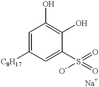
C1=C(S([O-])(=O)=O)C(O)=C(O)C=C1[C8H17]
